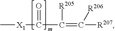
C[X1]C(=O)C(=C([R206])[R207])[R205]
